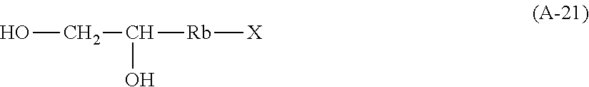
OCC([Rb][X])O
